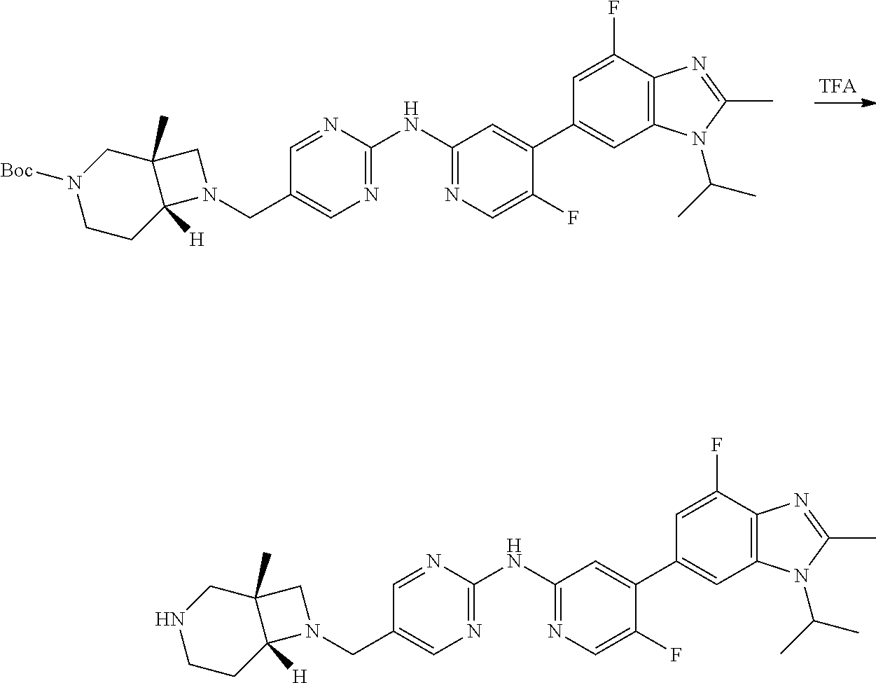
N1([Boc])CCC2([H])C(C)(C1)CN2CC1=CN=C(NC2=NC=C(F)C(C3=CC4=C(C(F)=C3)N=C(C)N4C(C)C)=C2)N=C1.N1CCC2([H])C(C)(C1)CN2CC1=CN=C(NC2=NC=C(F)C(C3=CC4=C(C(F)=C3)N=C(C)N4C(C)C)=C2)N=C1
